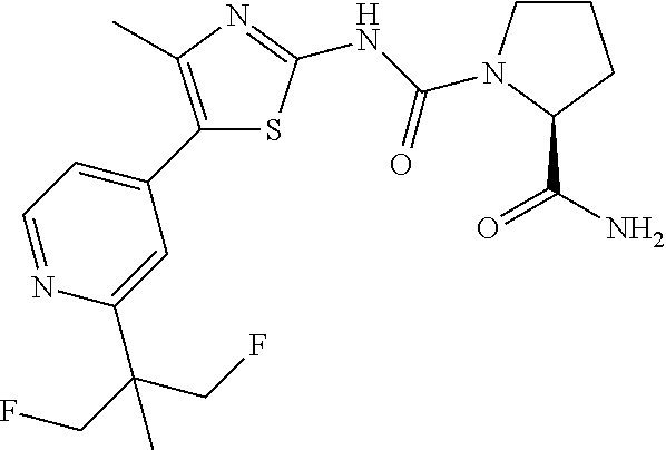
C1(C2=C(C)N=C(NC(=O)N3CCCC3C(N)=O)S2)=CC=NC(C(CF)(CF)C)=C1
